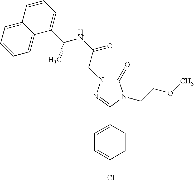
C1(=O)N(CC(NC(C2=CC=CC3=CC=CC=C23)C)=O)N=C(C2=CC=C(Cl)C=C2)N1CCOC
